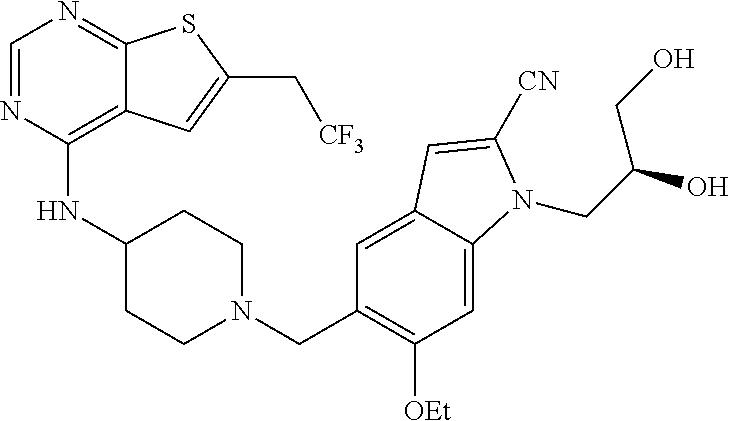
C1=NC(NC2CCN(CC3=C([OEt])C=C4C(=C3)C=C([CN])N4CC(CO)O)CC2)=C2C(=N1)SC(C[CF3])=C2
